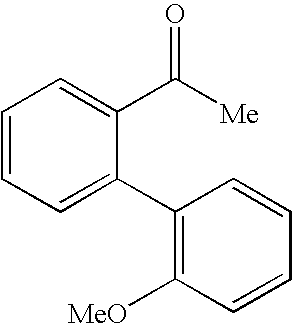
C1=CC=C(C2=C([MeO])C=CC=C2)C(C([Me])=O)=C1
